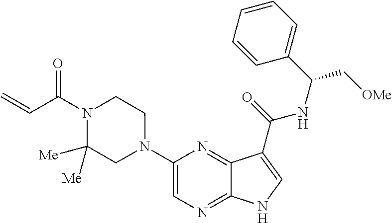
C1(N2CCN(C(C=C)=O)C([Me])([Me])C2)=CN=C2C(=N1)C(C(=O)NC(C[OMe])C1=CC=CC=C1)=CN2
